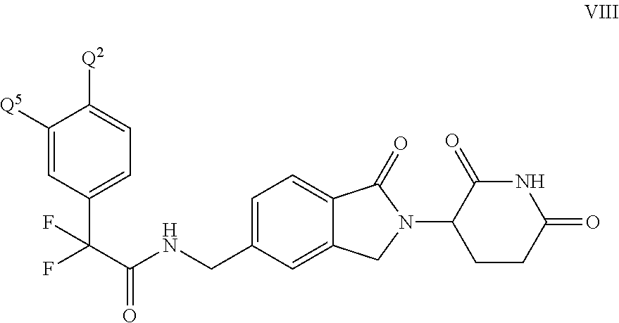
C1([Q5])=CC(C(C(NCC2=CC=C3C(=C2)CN(C2CCC(=O)NC2=O)C3=O)=O)(F)F)=CC=C1[Q2]
